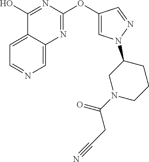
C1=C2C(=CC=N1)C(O)=NC(OC1=CN(C3CN(C(=O)CC#N)CCC3)N=C1)=N2
